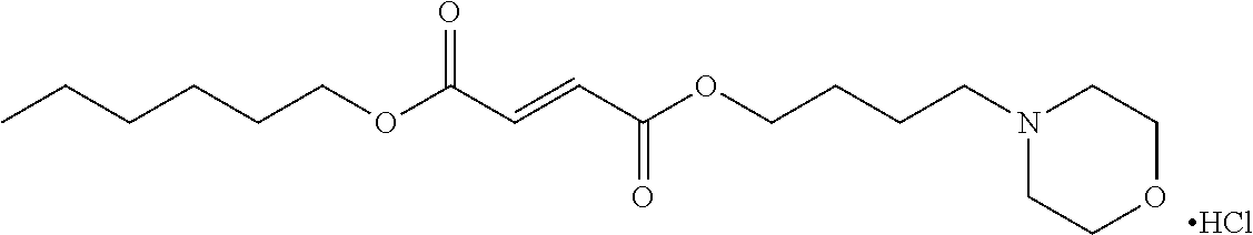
N1(CCCCOC(C=CC(OCCCCCC)=O)=O)CCOCC1.Cl
